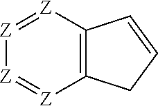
[Z]1=[Z]C2=C([Z]=[Z]1)CC=C2
